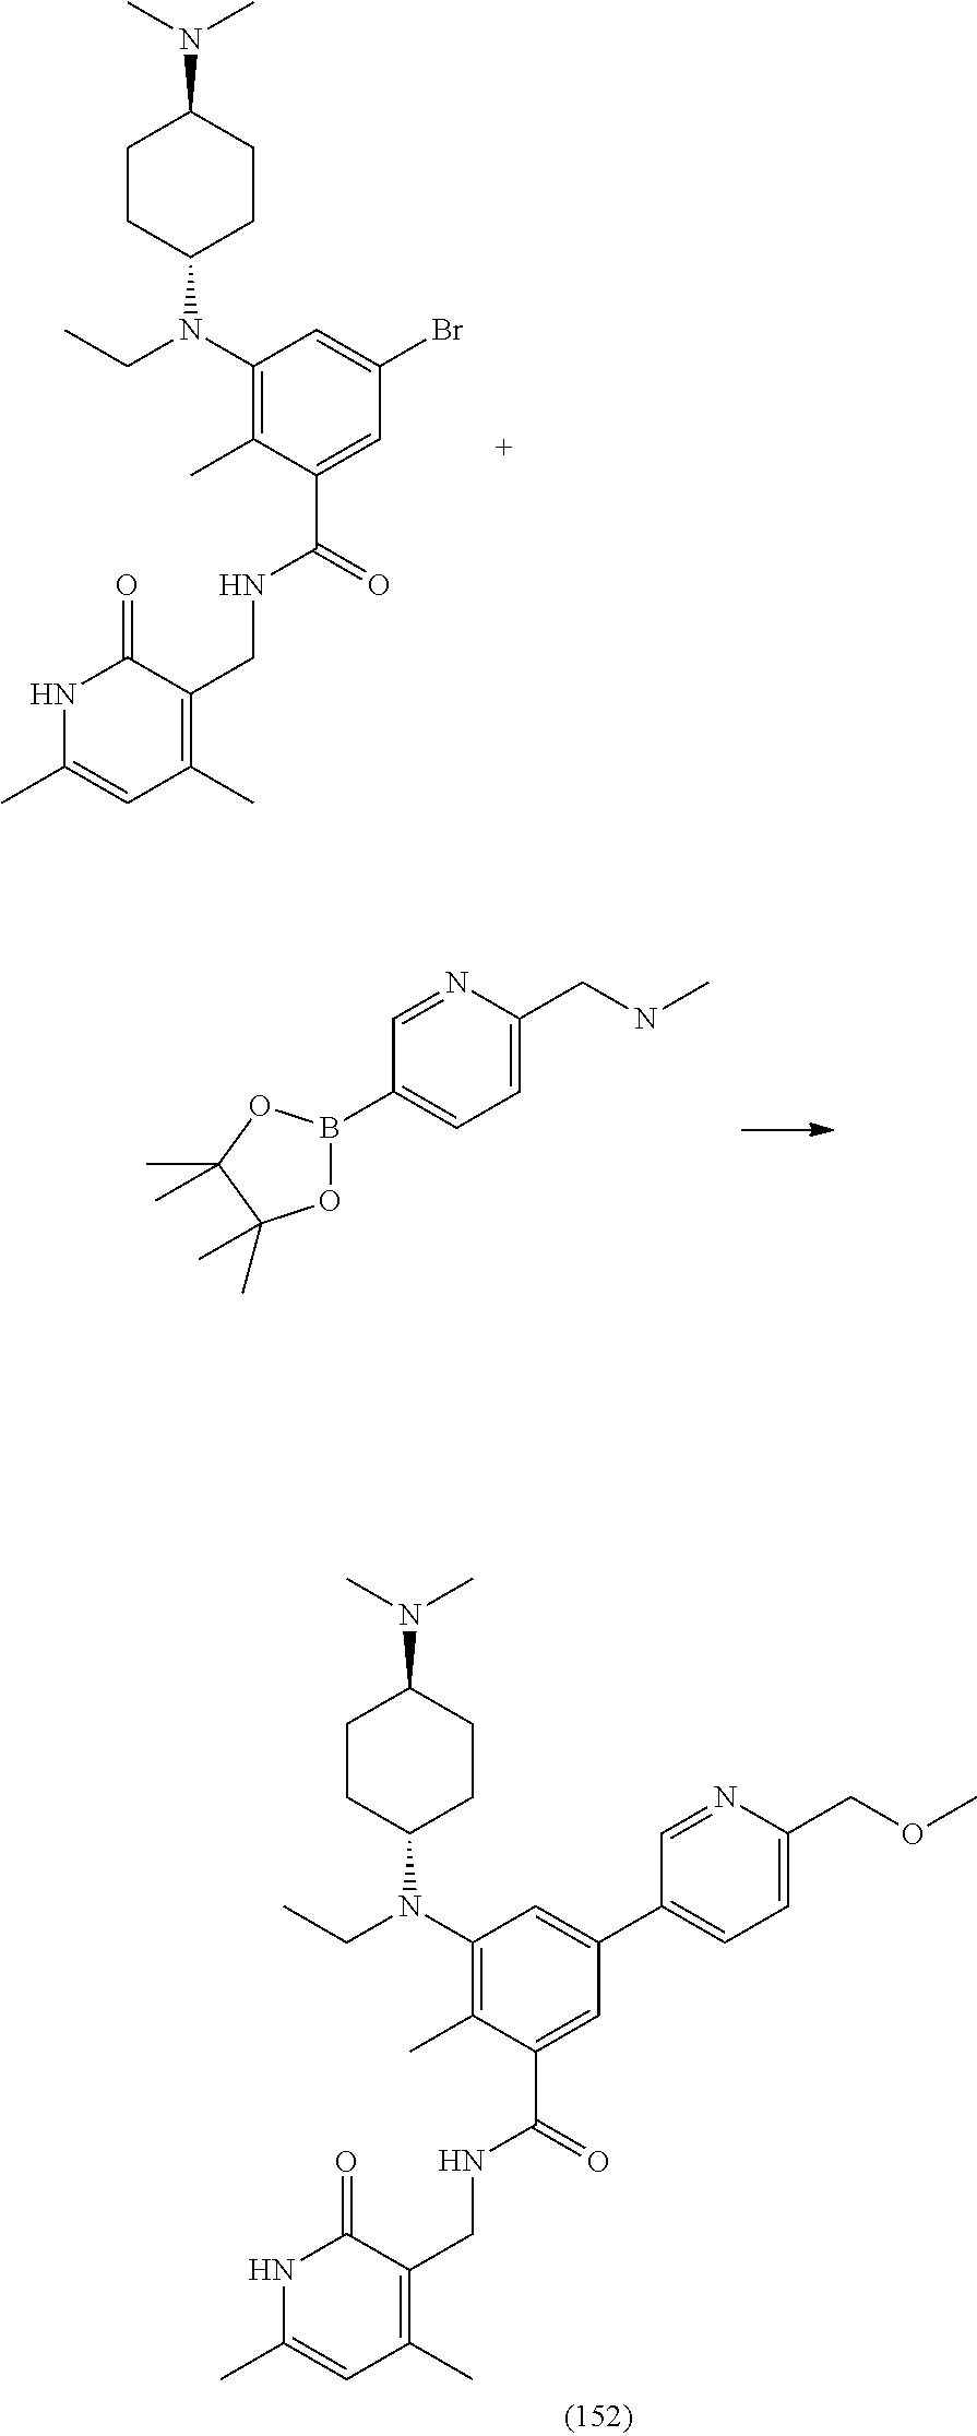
C1CC(N(C2=C(C)C(C(NCC3=C(C)C=C(C)NC3=O)=O)=CC(Br)=C2)CC)CCC1N(C)C.C1(B2OC(C)(C)C(C)(C)O2)=CC=C(CNC)N=C1.C1CC(N(C2=C(C)C(C(NCC3=C(C)C=C(C)NC3=O)=O)=CC(C3=CC=C(COC)N=C3)=C2)CC)CCC1N(C)C
